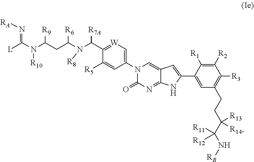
[L]C(N(C(CC(N(C([R7A])C1=[W]C=C(N2C(=O)N=C3C(=C2)C=C(C2=CC(CCC(C([R11])([R12])N[RB])([R13])[R14])=C([R3])C([R2])=C2[R1])N3)C=C1[R5])[R8])[R6])[R9])[R10])=N[RA]
